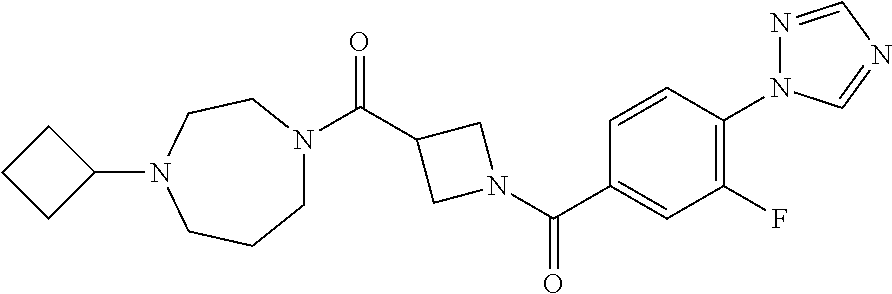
C1N(C(C2CN(C(C3=CC(F)=C(N4N=CN=C4)C=C3)=O)C2)=O)CCN(C2CCC2)CC1
